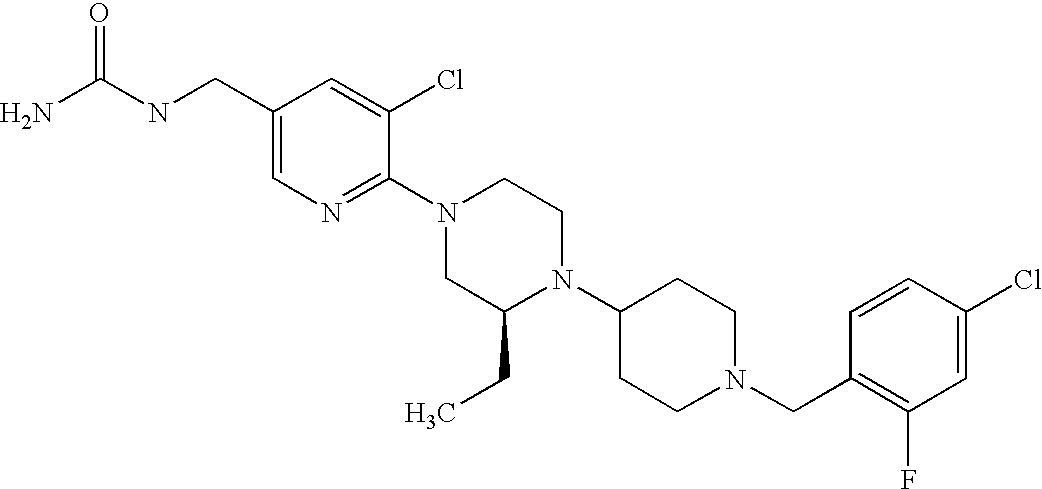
C1(Cl)=CC(F)=C(CN2CCC(N3C(CC)CN(C4=NC=C(CNC(N)=O)C=C4Cl)CC3)CC2)C=C1
